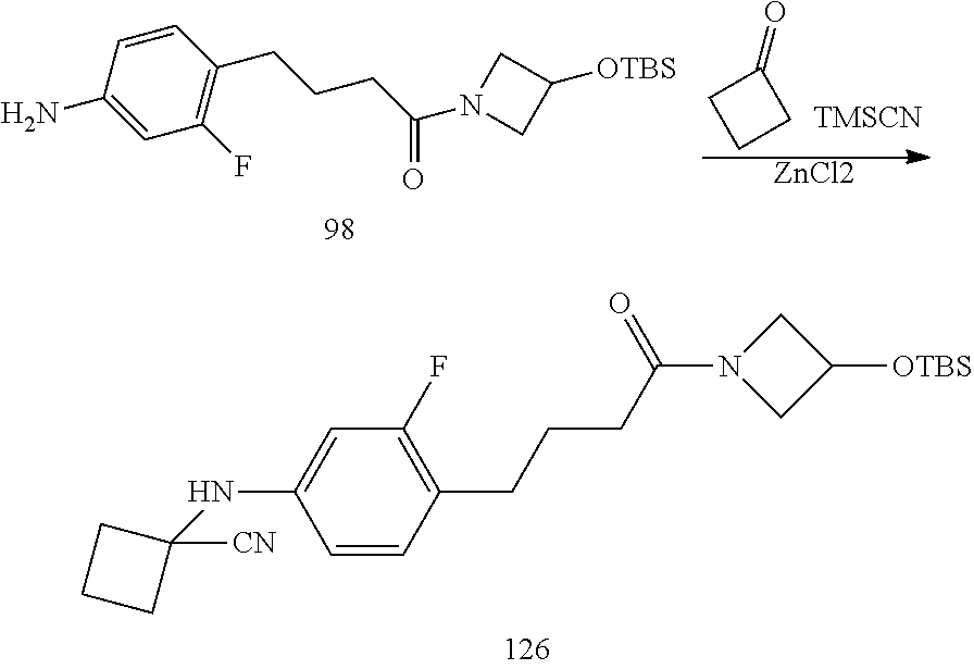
C1(=O)CCC1.[TMSCN].C1=CC(N)=CC(F)=C1CCCC(N1CC([OTBS])C1)=O.[ZnCl2].C1=CC(CCCC(N2CC([OTBS])C2)=O)=C(F)C=C1NC1([CN])CCC1
